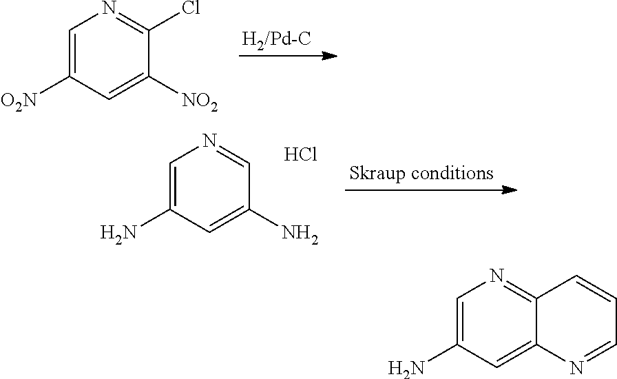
C1=C(N)C=C2C(=N1)C=CC=N2.C1=C([O2N])C=C([NO2])C(Cl)=N1.C1=C(N)C=C(N)C=N1.Cl
